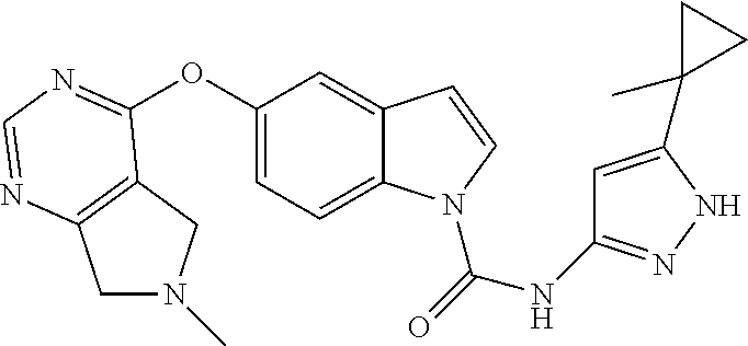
C1(OC2=NC=NC3=C2CN(C)C3)=CC=C2C(=C1)C=CN2C(=O)NC1=NNC(C2(C)CC2)=C1
